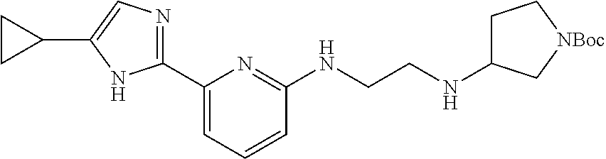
C1(C2=CC=CC(NCCNC3CC[NBoc]C3)=N2)=NC=C(C2CC2)N1
